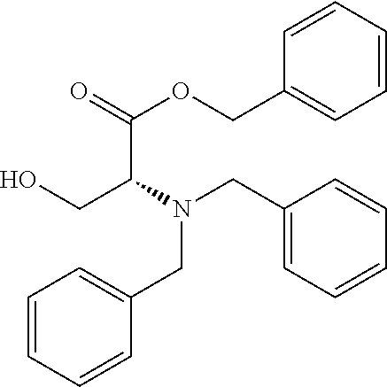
C1=CC(COC(=O)C(N(CC2=CC=CC=C2)CC2=CC=CC=C2)CO)=CC=C1
